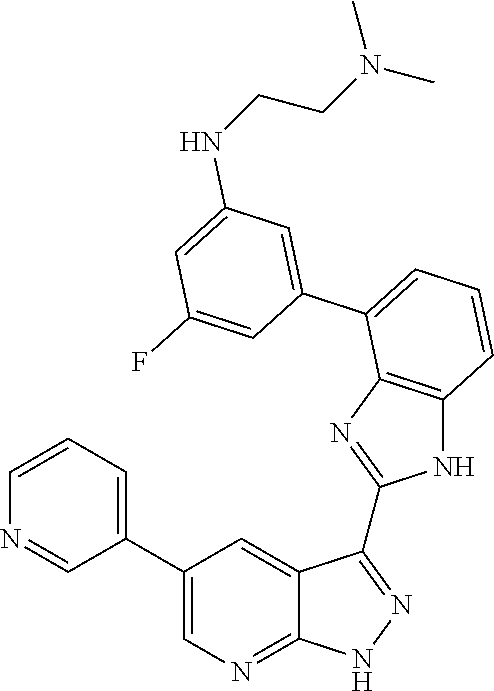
C1=CC=C(C2=CN=C3C(=C2)C(C2=NC4=C(N2)C=CC=C4C2=CC(NCCN(C)C)=CC(F)=C2)=NN3)C=N1
